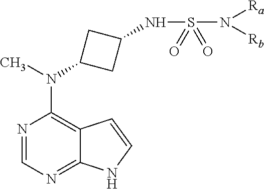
N1=CN=C2C(=C1N(C)C1CC(NS(N([Ra])[Rb])(=O)=O)C1)C=CN2
